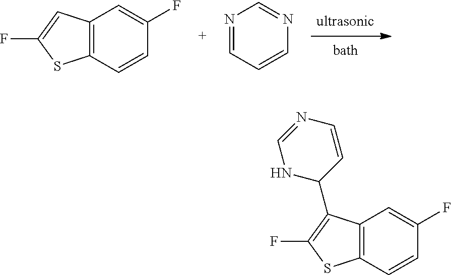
C12=C(C=CC(F)=C1)SC(F)=C2.N1=CC=CN=C1.C12=C(C=CC(F)=C1)SC(F)=C2C1C=CN=CN1
